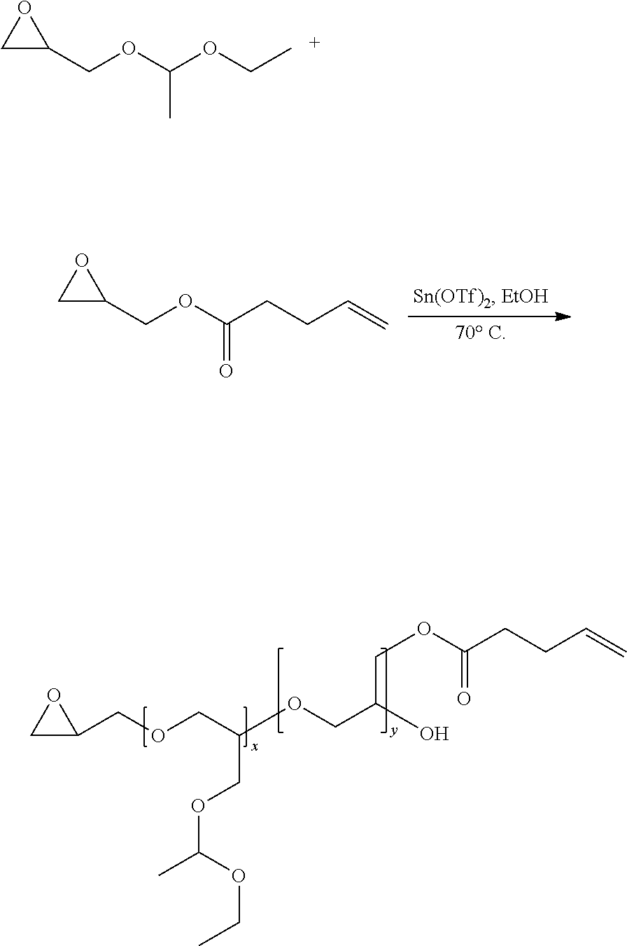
C1C(COCC(COC(OCC)C)OCC(COC(CCC=C)=O)O)O1.C1C(COC(C)OCC)O1.C1C(COC(=O)CCC=C)O1
